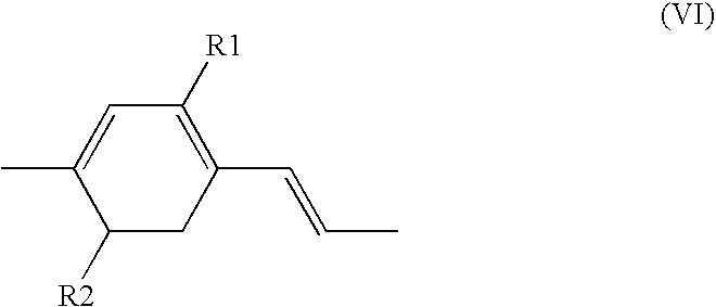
C1(C)=CC([R1])=C(C=CC)CC1[R2]
